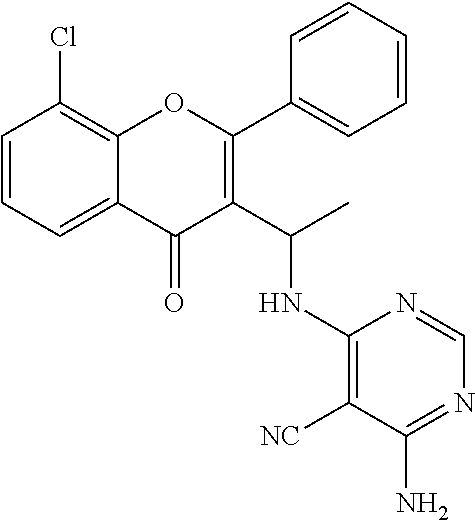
C1=CC=C2C(=C1Cl)OC(C1=CC=CC=C1)=C(C(C)NC1=C([NC])C(N)=NC=N1)C2=O
